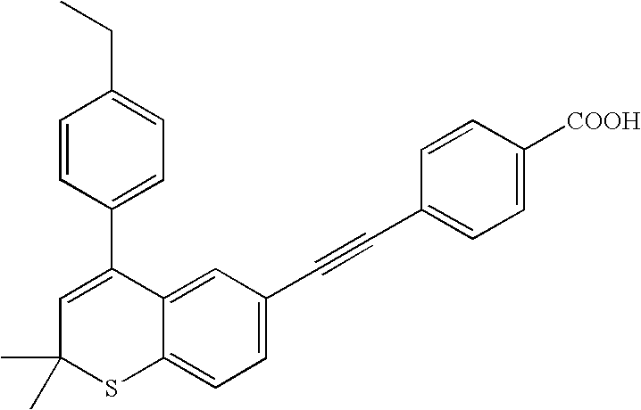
C12=CC(C#CC3=CC=C([COOH])C=C3)=CC=C1SC(C)(C)C=C2C1=CC=C(CC)C=C1
